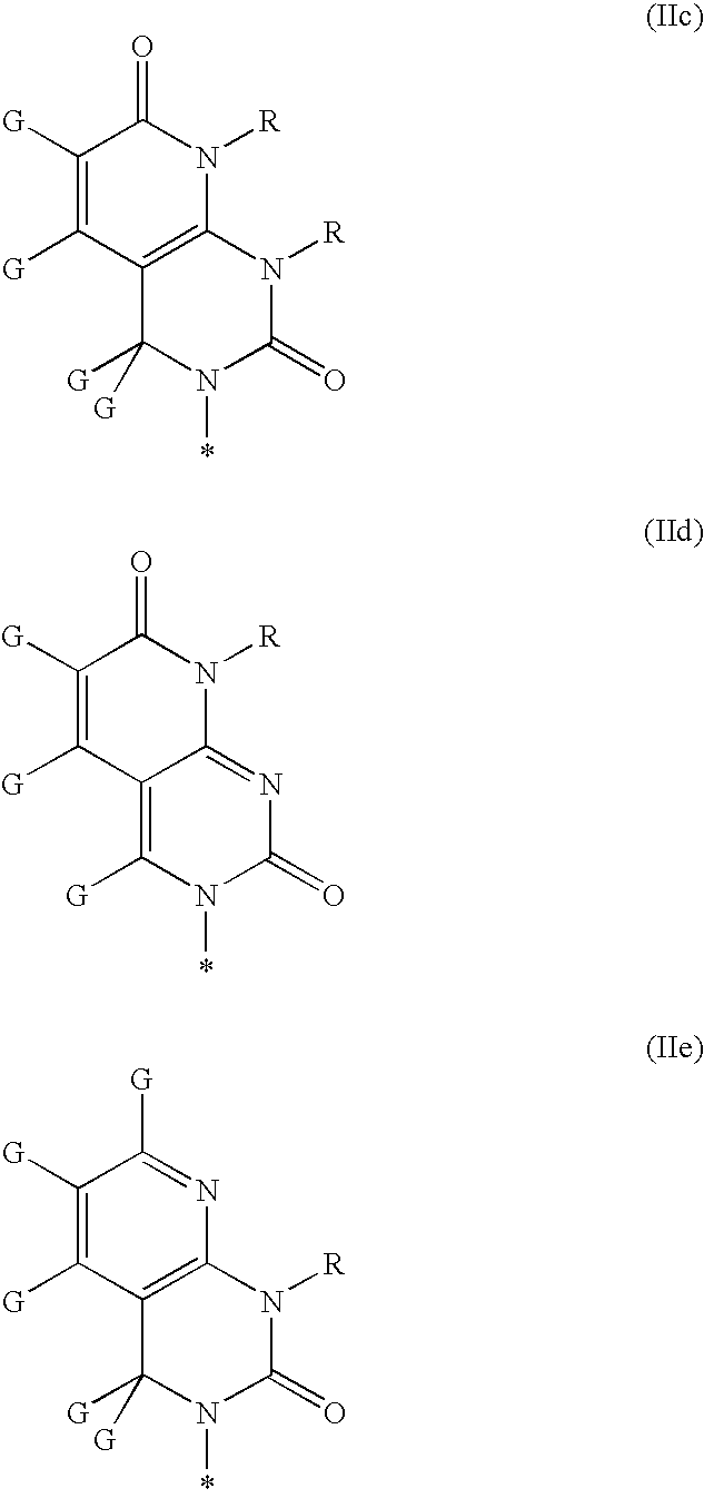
C1([G])=C([G])C2=C(N([R])C1=O)N([R])C(=O)N(*)C2([G])[G].C1([G])=C([G])C2=C([G])N(*)C(=O)N=C2N([R])C1=O.C1([G])=C([G])C2=C(N=C1[G])N([R])C(=O)N(*)C2([G])[G]
